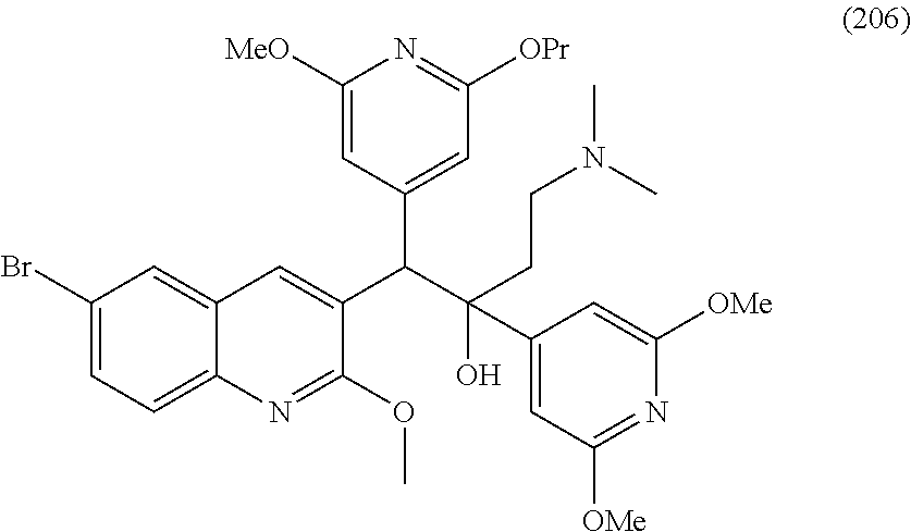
C1(Br)=CC=C2C(=C1)C=C(C(C(O)(C1=CC([OMe])=NC([OMe])=C1)CCN(C)C)C1=CC([OPr])=NC([MeO])=C1)C(OC)=N2
